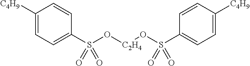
C1([C4H9])=CC=C(S(O[C2H4]OS(C2=CC=C([C4H9])C=C2)(=O)=O)(=O)=O)C=C1
